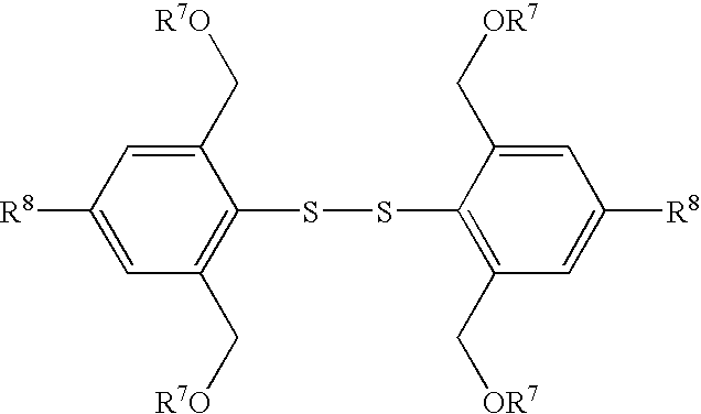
C1(C[R7O])=CC([R8])=CC(C[R7O])=C1SSC1=C(C[OR7])C=C([R8])C=C1C[OR7]
